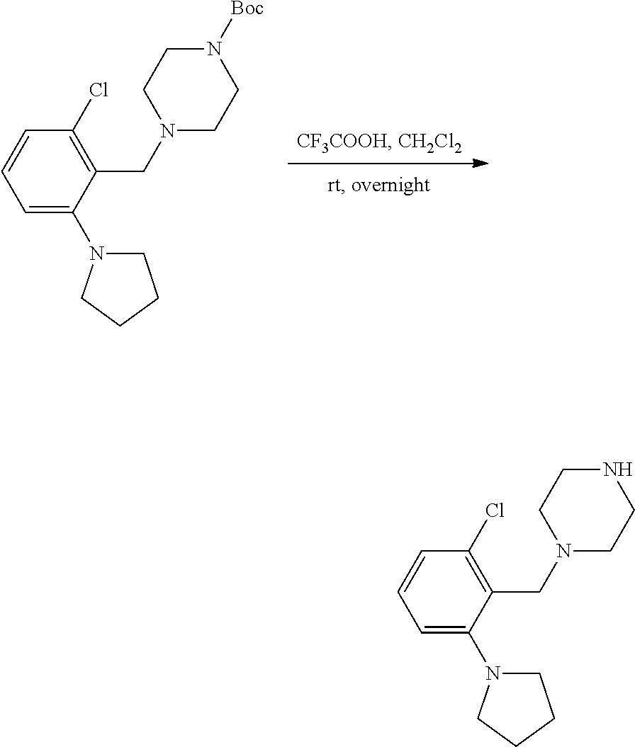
C1=C(N2CCCC2)C(CN2CCNCC2)=C(Cl)C=C1.C1=C(N2CCCC2)C(CN2CCN([Boc])CC2)=C(Cl)C=C1
